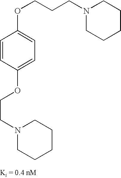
N1(CCCOC2=CC=C(OCCN3CCCCC3)C=C2)CCCCC1
